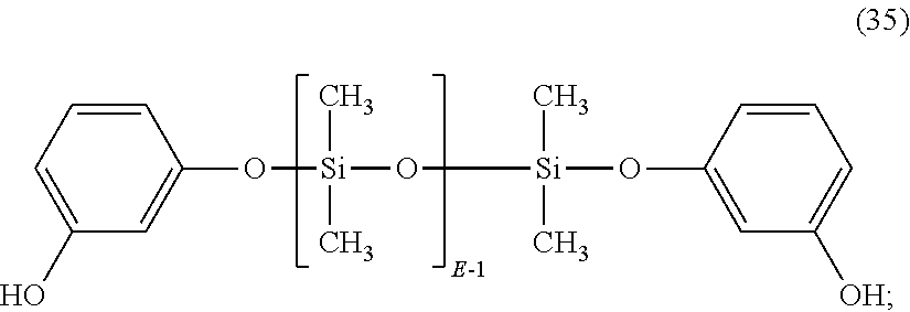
C1=CC=C(O)C=C1O[Si](O[Si](OC1=CC([OH])=CC=C1)(C)C)(C)C
